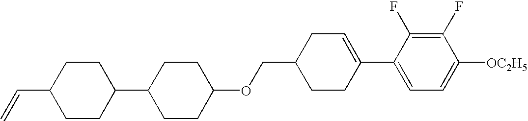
C1(COC2CCC(C3CCC(C=C)CC3)CC2)CCC(C2=CC=C([OC2H5])C(F)=C2F)=CC1
